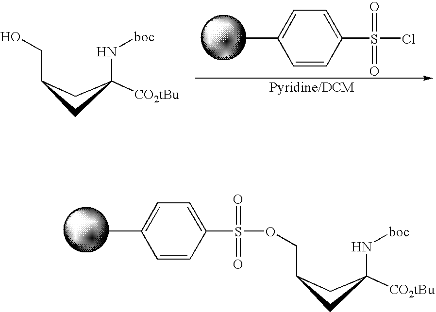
OCC1CC(N[boc])([CO2tBu])C1.C1=CC(S(=O)(=O)Cl)=CC=C1C.C1=CC(S(=O)(=O)OCC2CC(N[boc])([CO2tBu])C2)=CC=C1C
